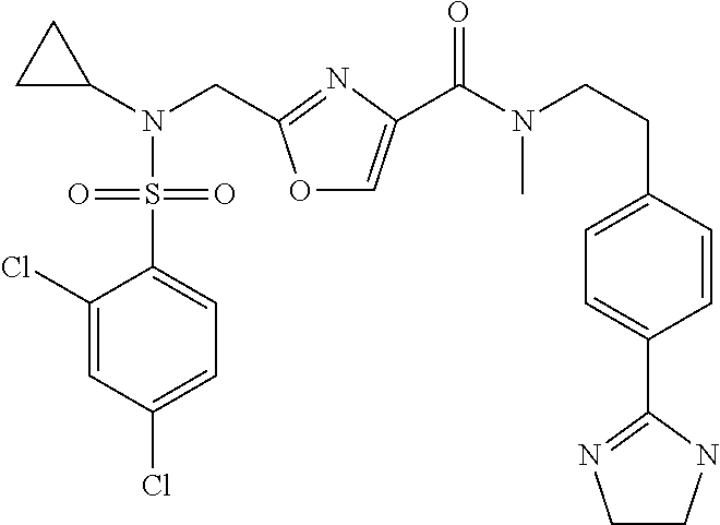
C1(Cl)=CC(Cl)=CC=C1S(=O)(N(C1CC1)CC1=NC(C(=O)N(CCC2=CC=C(C3=NCCN3)C=C2)C)=CO1)=O
